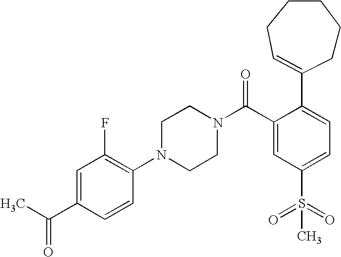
O=C(C1=CC(F)=C(N2CCN(C(C3=CC(S(=O)(=O)C)=CC=C3C3=CCCCCC3)=O)CC2)C=C1)C
